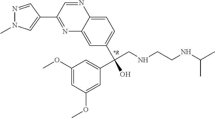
N1=C(C2=CN(C)N=C2)C=NC2=CC=C(C(O)(C3=CC(OC)=CC(OC)=C3)CNCCNC(C)C)C=C12
